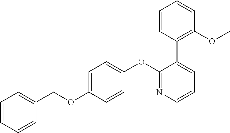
C1(OC2=CC=C(OCC3=CC=CC=C3)C=C2)=NC=CC=C1C1=C(OC)C=CC=C1
